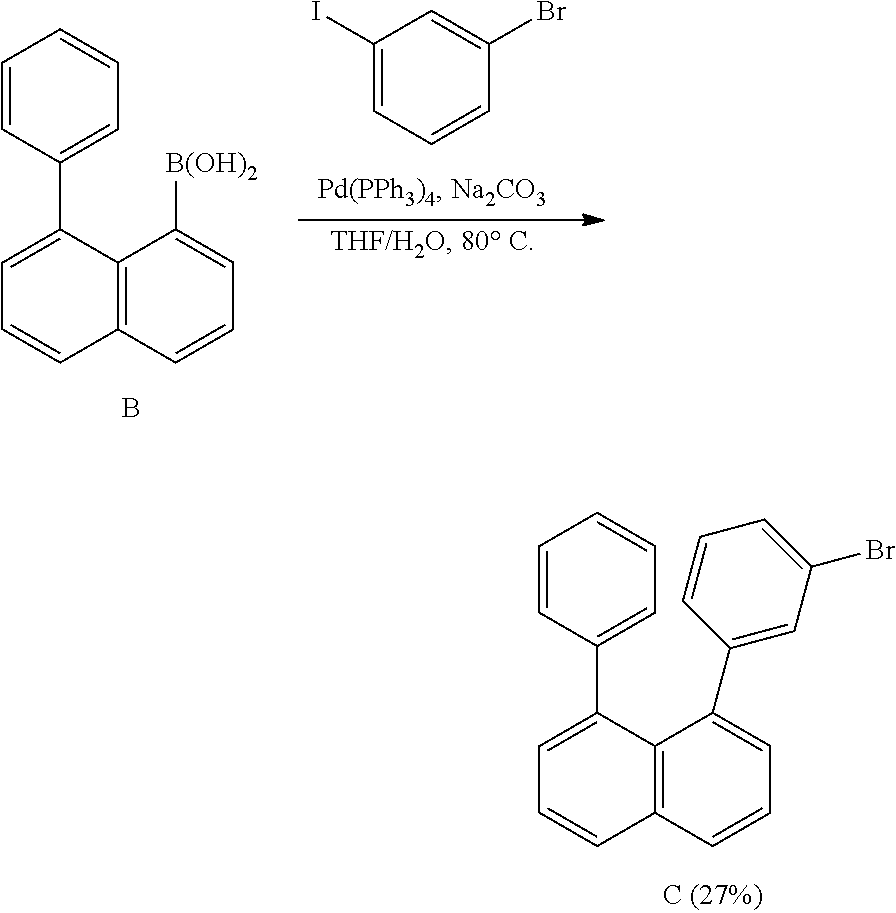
C12=C(C=CC=C1C1=CC(Br)=CC=C1)C=CC=C2C1=CC=CC=C1.C1(I)=CC=CC(Br)=C1.C12=C(C=CC=C1[B(OH)2])C=CC=C2C1=CC=CC=C1.B
